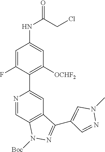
N1=CC2=C(C=C1C1=C([OCHF2])C=C(NC(=O)CCl)C=C1F)C(C1=CN(C)N=C1)=NN2[Boc]
